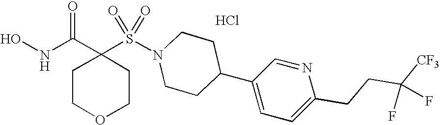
C1(S(N2CCC(C3=CC=C(CCC([CF3])(F)F)N=C3)CC2)(=O)=O)(C(NO)=O)CCOCC1.Cl
